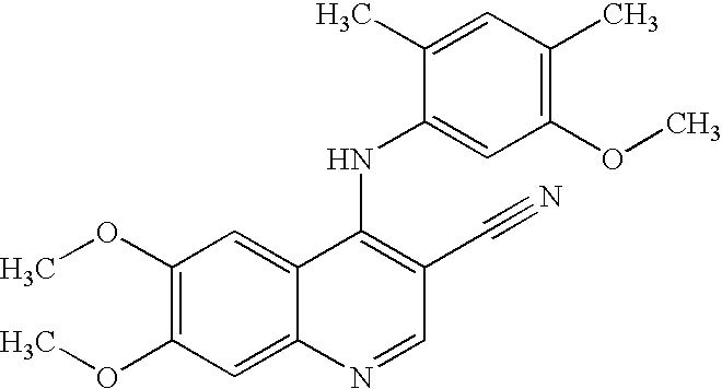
C1(OC)=C(OC)C=C2C(=C1)C(NC1=CC(OC)=C(C)C=C1C)=C(C#N)C=N2
